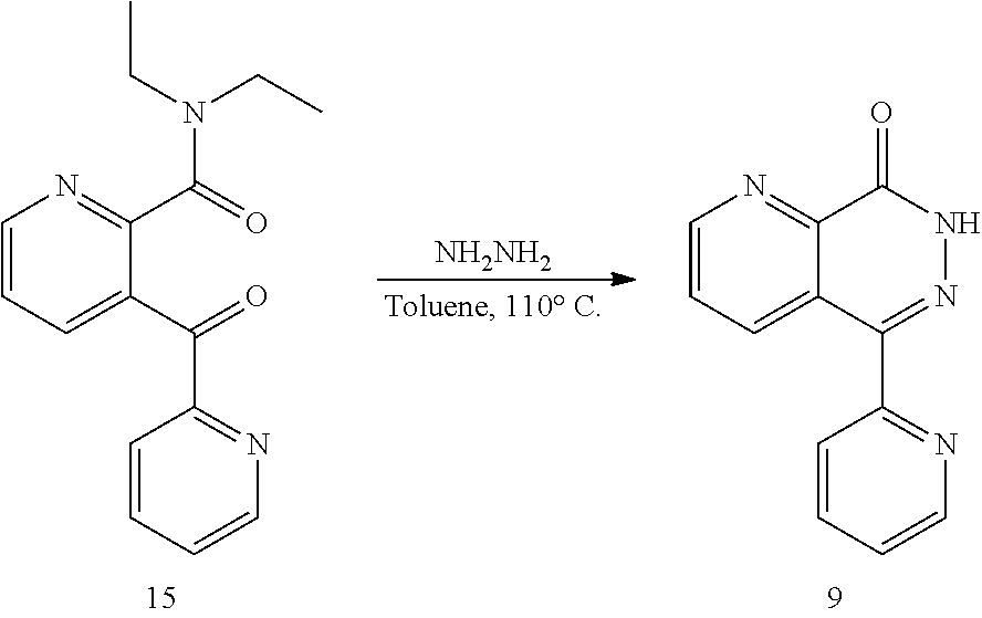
[NH2NH2].C1=CC=C2C(=N1)C(=O)NN=C2C1=NC=CC=C1.C1=CC=C(C(=O)C2=NC=CC=C2)C(C(=O)N(CC)CC)=N1
